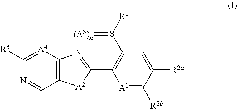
C1(S([R1])=[(A3)n])=C(C2=NC3=C([A2]2)C=NC([R3])=[A4]3)[A1]=C([R2b])C([R2a])=C1
